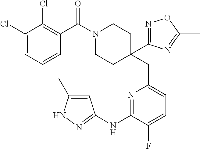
C1(Cl)=CC=CC(C(N2CCC(CC3=CC=C(F)C(NC4=NNC(C)=C4)=N3)(C3=NOC(C)=N3)CC2)=O)=C1Cl
